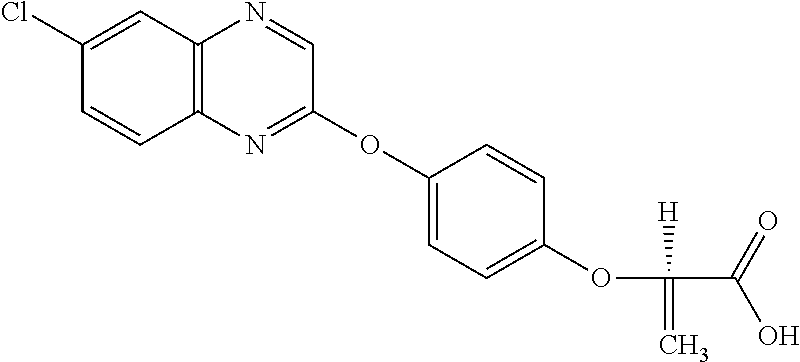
C12=C(C=C(Cl)C=C1)N=CC(OC1=CC=C(OC([H])(=C)C(=O)O)C=C1)=N2
